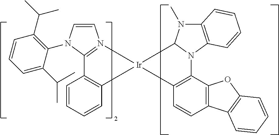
C1=CC=CC2=C1[Ir]1(N3=C2N(C2=C(C(C)C)C=CC=C2C(C)C)C=C3)C2=C(C3=C(C=C2)C2=C(O3)C=CC=C2)N2C1N(C)C1=C2C=CC=C1
